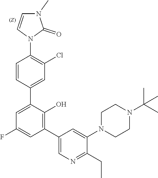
C1=C(C2=CC(Cl)=C(N3C(=O)N(C)C=C3)C=C2)C(O)=C(C2=CN=C(CC)C(N3CCN(C(C)(C)C)CC3)=C2)C=C1F
